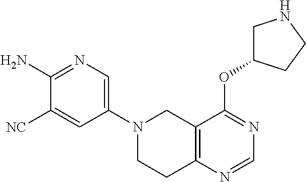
C1(N)=NC=C(N2CCC3=C(C2)C(OC2CNCC2)=NC=N3)C=C1[NC]
